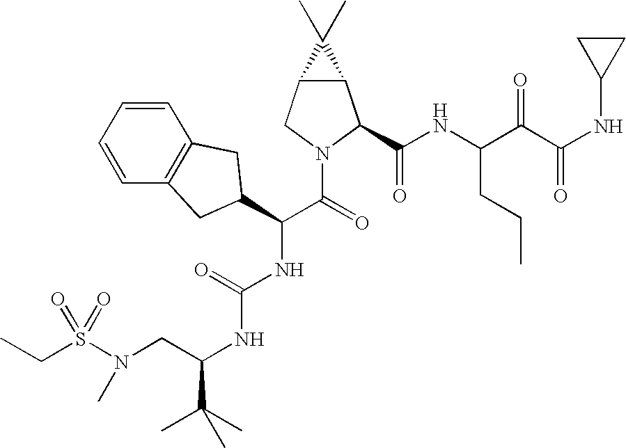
C(C)S(=O)(N(C)CC(NC(=O)NC(C(N1C(C(=O)NC(CCC)C(=O)C(=O)NC2CC2)C2C(C1)C2(C)C)=O)C1CC2=C(C=CC=C2)C1)C(C)(C)C)=O
